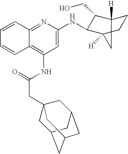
C12=NC(NC3C(CO)C4([H])CCC3([H])C4)=CC(NC(CC34CC5CC(CC(C3)C5)C4)=O)=C1C=CC=C2
